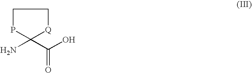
NC1(C(O)=O)[Q]CCP1
